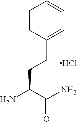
C1=CC(CCC(N)C(N)=O)=CC=C1.Cl
